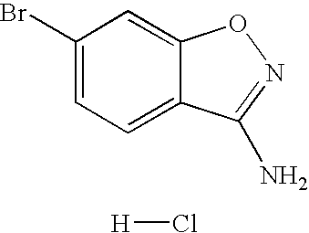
C1(Br)=CC=C2C(=C1)ON=C2N.[H]Cl
